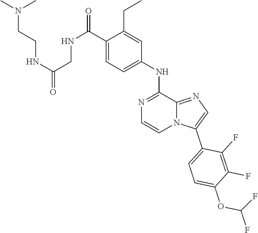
FC(OC1=CC=C(C2=CN=C3N2C=CN=C3NC2=CC=C(C(NCC(NCCN(C)C)=O)=O)C(CC)=C2)C(F)=C1F)F
